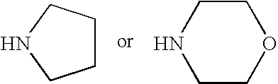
N1CCOCC1.C1CCNC1
